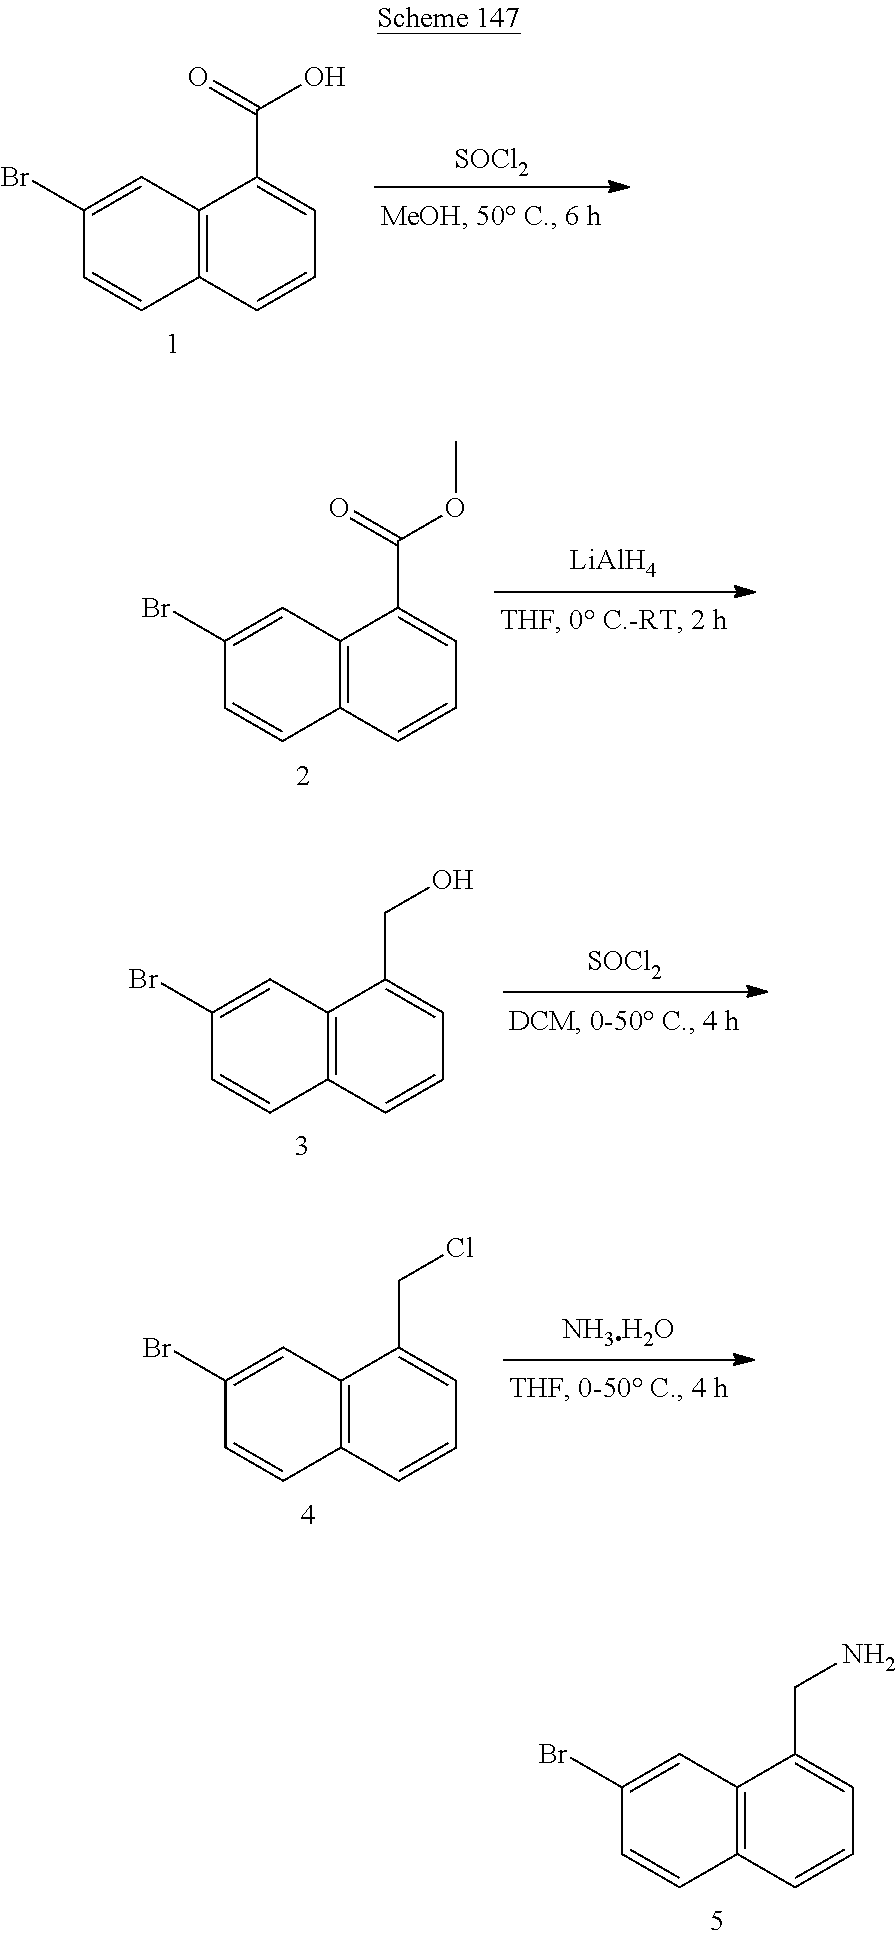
[SOCl2].C12=C(C=CC=C1C(=O)O)C=CC(Br)=C2.[LiAlH4].C12=C(C=CC=C1C(=O)OC)C=CC(Br)=C2.[SOCl2].C12=C(C=CC=C1CO)C=CC(Br)=C2.[NH3H2O].C12=C(C=CC=C1CCl)C=CC(Br)=C2.C12=C(C=CC=C1CN)C=CC(Br)=C2
